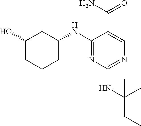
C1(O)CCCC(NC2=NC(NC(CC)(C)C)=NC=C2C(N)=O)C1
